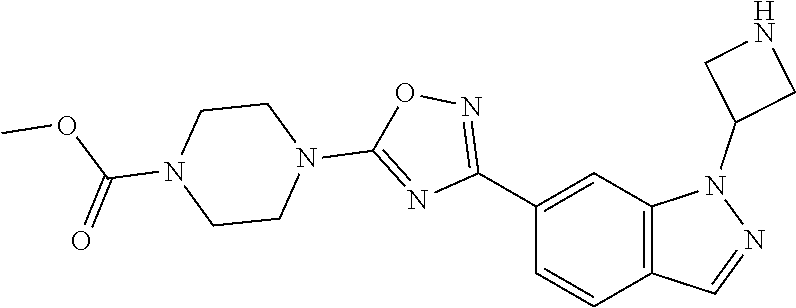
C1(C2=NOC(N3CCN(C(=O)OC)CC3)=N2)=CC2=C(C=C1)C=NN2C1CNC1
